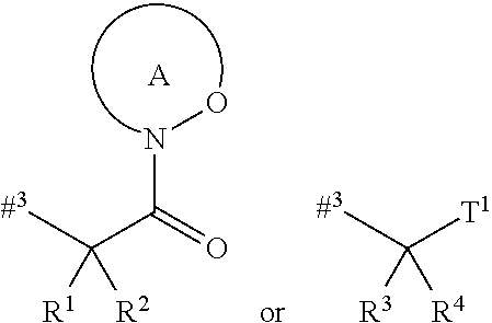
N(C(C(C)([R2])[R1])=O)O.[A].[T1]C(C)([R4])[R3]
